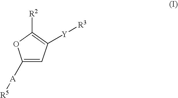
C1([A][R5])=CC([Y][R3])=C([R2])O1
